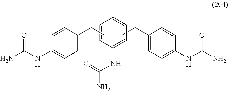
C1=C(CC)C=CC(NC(N)=O)=C1.C1(CC)=CC=C(NC(N)=O)C=C1.C1=CC(NC(=O)N)=CC=C1
